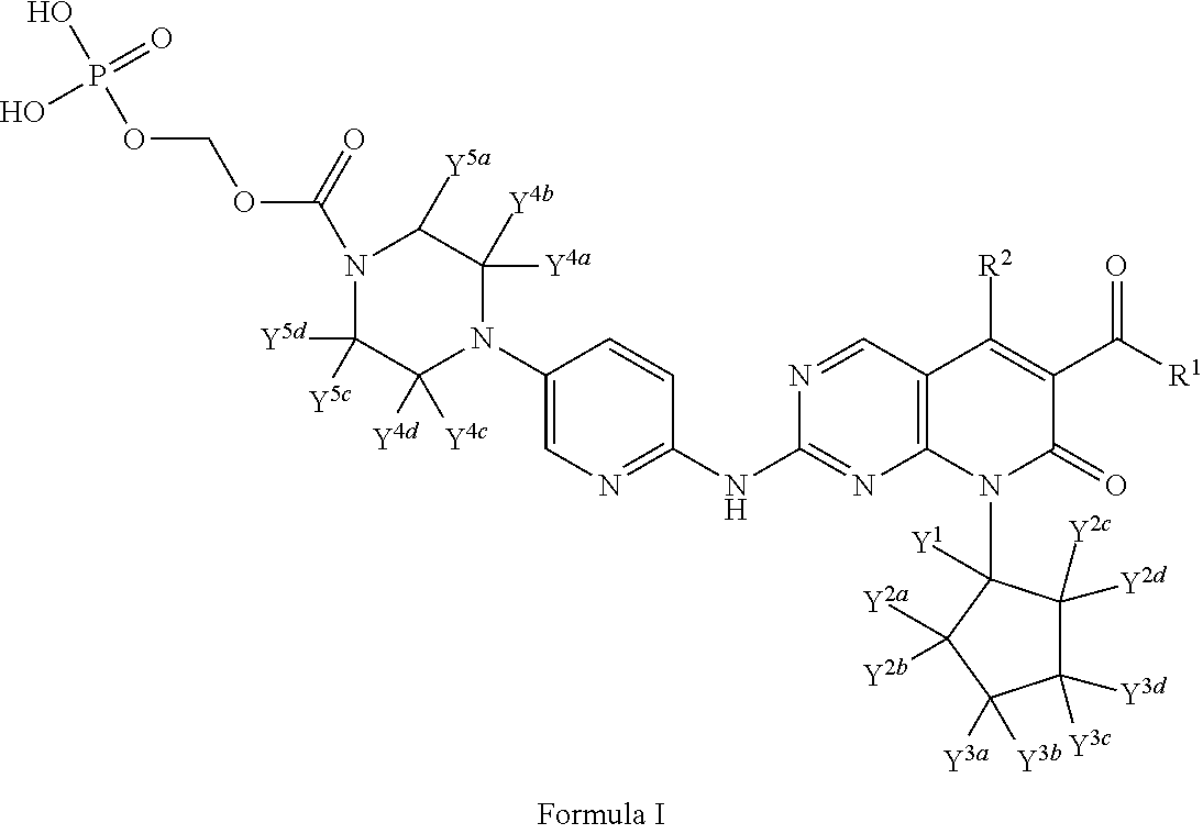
N1(C(OCOP(=O)(O)O)=O)C([Y5d])([Y5c])C([Y4d])([Y4c])N(C2=CN=C(NC3=NC4=C(C=N3)C([R2])=C(C([R1])=O)C(=O)N4C3([Y1])C([Y2c])([Y2d])C([Y3d])([Y3c])C([Y3a])([Y3b])C3([Y2a])[Y2b])C=C2)C([Y4a])([Y4b])C1[Y5a]
